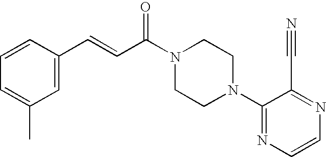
C1=C(C=CC(N2CCN(C3=NC=CN=C3C#N)CC2)=O)C=CC=C1C
